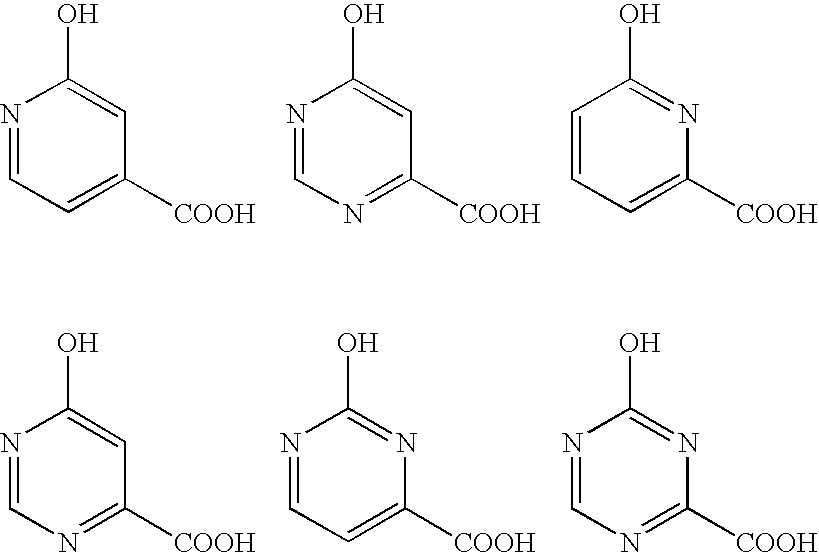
N1=CC=C([COOH])C=C1O.N1=CN=C([COOH])C=C1O.C1=CC=C([COOH])N=C1O.N1=CN=C([COOH])C=C1O.N1=CC=C([COOH])N=C1O.N1=CN=C([COOH])N=C1O
